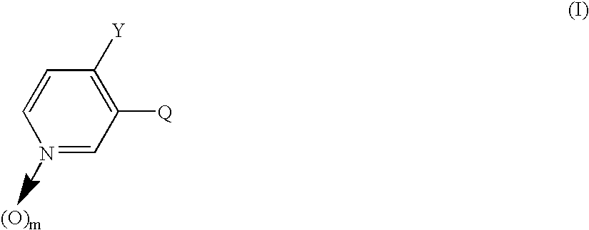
N1=CC([Q])=C([Y])C=C1
